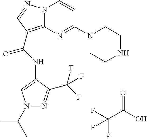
FC(C(O)=O)(F)F.N12C(=C(C(=O)NC3=CN(C(C)C)N=C3C(F)(F)F)C=N1)N=C(N1CCNCC1)C=C2
